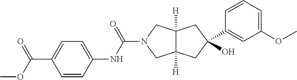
C1(C2(O)CC3([H])C([H])(CN(C(NC4=CC=C(C(OC)=O)C=C4)=O)C3)C2)=CC(OC)=CC=C1
